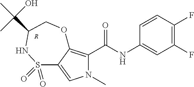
C1=CC(F)=C(F)C=C1NC(=O)C1=C2C(=CN1C)S(=O)(=O)NC(C(O)(C)C)CO2.[R]
